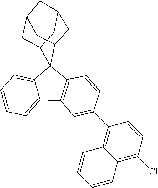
C1=C2C3(C4CC5CC(CC3C5)C4)C3=C(C2=CC=C1)C=C(C1=C2C(=C(Cl)C=C1)C=CC=C2)C=C3
